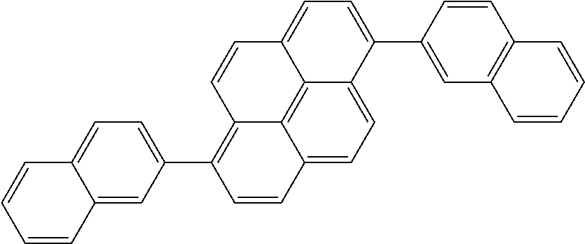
C12=CC(C3=C4C5=C6C(=CC=C5C=C3)C(C3=CC5=C(C=C3)C=CC=C5)=CC=C6C=C4)=CC=C1C=CC=C2
